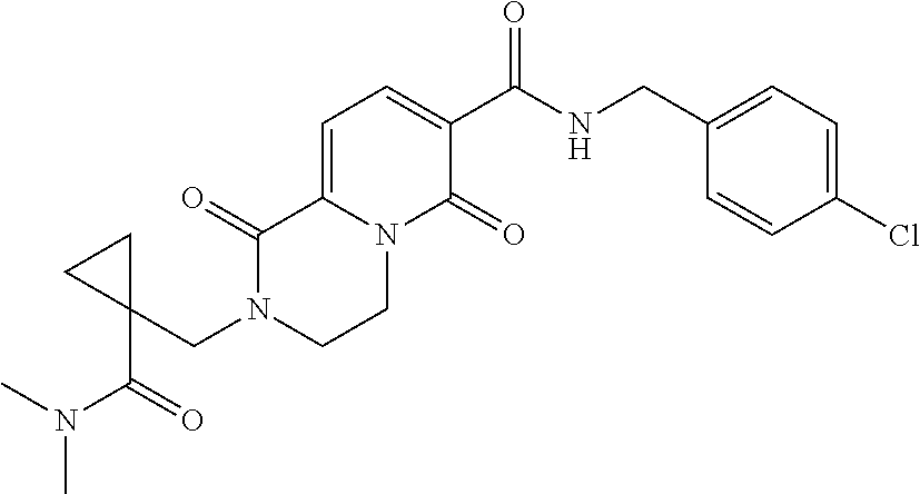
C1=C2N(C(=O)C(C(NCC3=CC=C(Cl)C=C3)=O)=C1)CCN(CC1(C(=O)N(C)C)CC1)C2=O
